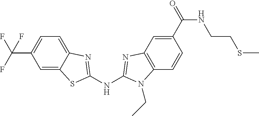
C(C1=CC=C2C(=C1)SC(NC1=NC3=C(C=CC(C(NCCSC)=O)=C3)N1CC)=N2)(F)(F)F
